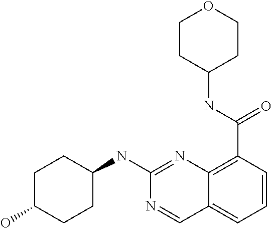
N1=CC2=CC=CC(C(NC3CCOCC3)=O)=C2N=C1NC1CCC(O)CC1
